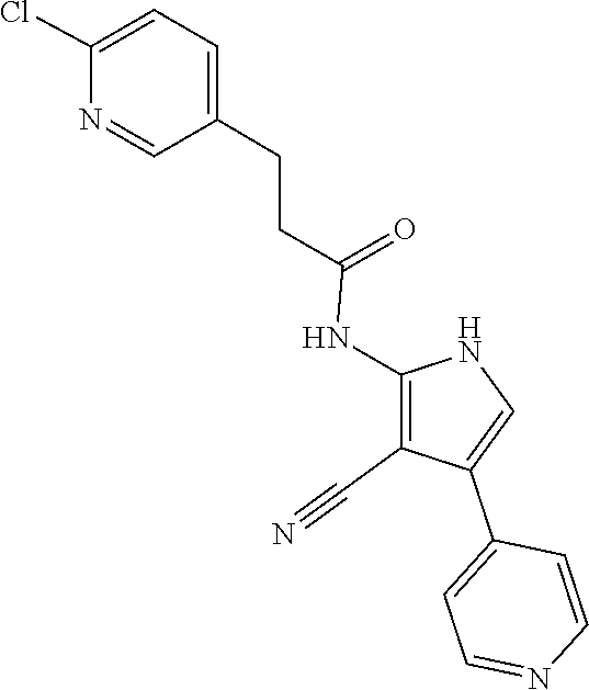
N1C(NC(CCC2=CC=C(Cl)N=C2)=O)=C(C#N)C(C2=CC=NC=C2)=C1
